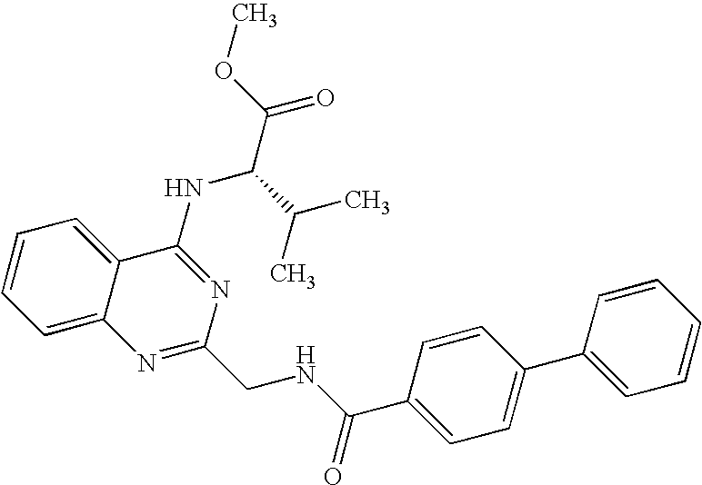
C12=CC=CC=C1C(NC(C(=O)OC)C(C)C)=NC(CNC(C1=CC=C(C3=CC=CC=C3)C=C1)=O)=N2
